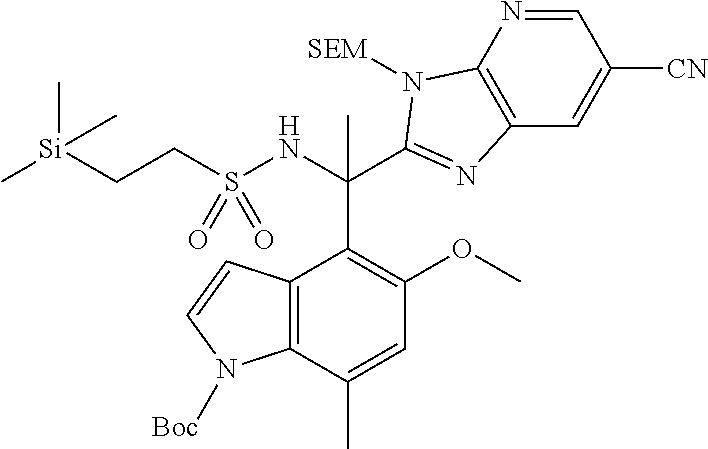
C12=C(C(C)=CC(OC)=C1C(C1=NC3=C(N=CC([CN])=C3)N1[SEM])(C)NS(CC[Si](C)(C)C)(=O)=O)N([Boc])C=C2
